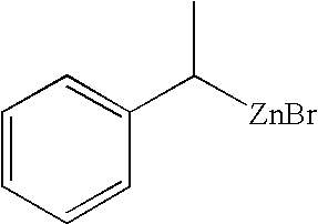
C1=CC=CC(C([ZnBr])C)=C1
